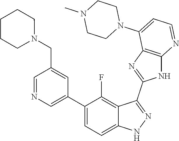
C1=NC=C(C2=CC=C3C(=C2F)C(C2=NC4=C(N2)N=CC=C4N2CCN(C)CC2)=NN3)C=C1CN1CCCCC1
